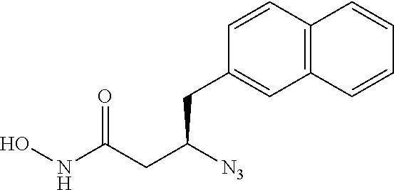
C12=C(C=CC(CC(CC(NO)=O)[N3])=C1)C=CC=C2
